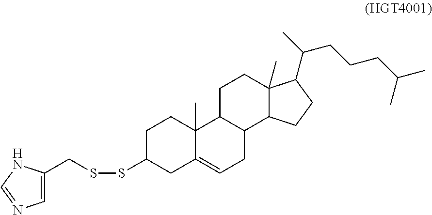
C1=C(CSSC2CC3=CCC4C(C3(C)CC2)CCC2(C)C4CCC2C(C)CCCC(C)C)NC=N1
